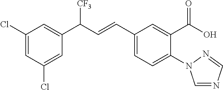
C1(Cl)=CC(Cl)=CC(C(C=CC2=CC=C(N3C=NC=N3)C(C(=O)O)=C2)[CF3])=C1
